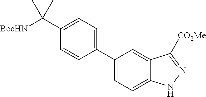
C1(C2=CC=C3C(=C2)C([CO2Me])=N[N H]3)=CC=C(C([BocHN])(C)C)C=C1
